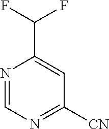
N1=CN=C([CN])C=C1C(F)F
